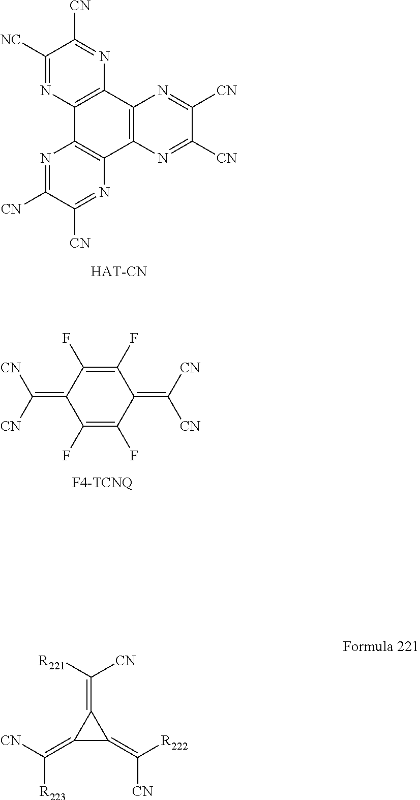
C1([CN])=NC2=C(N=C1[CN])C1=C(C3=C2N=C([CN])C([CN])=N3)N=C([CN])C([NC])=N1.C1(F)=C(F)C(=C([CN])[CN])C(F)=C(F)C1=C([CN])[CN].C1(=C([R221])[CN])C(=C([CN])[R222])C1=C([R223])[CN]
